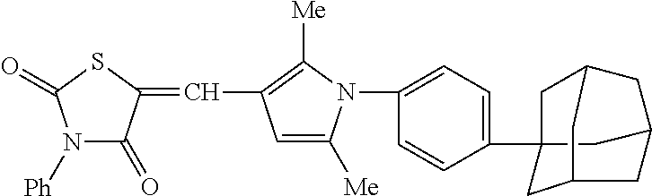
N1([Ph])C(=O)C(=CC2=C([Me])N(C3=CC=C(C45CC6CC(C4)CC(C6)C5)C=C3)C([Me])=C2)SC1=O
